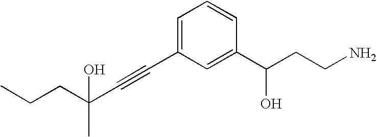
CCCC(C#CC1=CC=CC(C(CCN)O)=C1)(O)C
